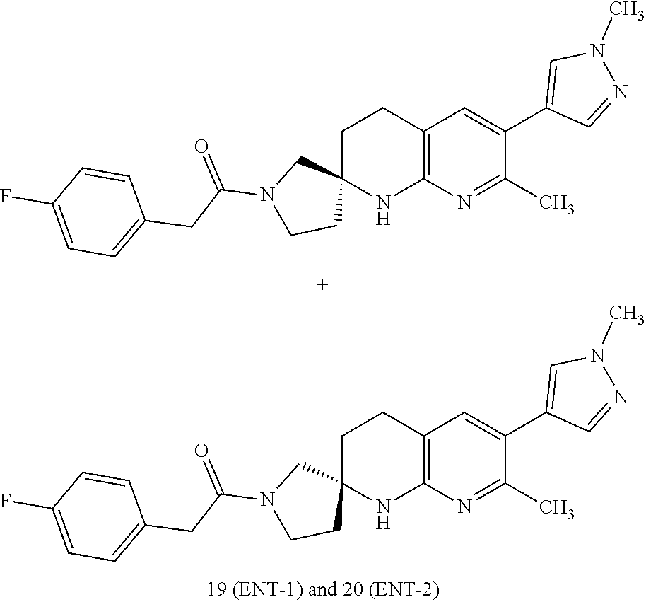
C12=C(N=C(C)C(C3=CN(C)N=C3)=C1)NC1(CC2)CN(C(CC2=CC=C(F)C=C2)=O)CC1.C12=C(N=C(C)C(C3=CN(C)N=C3)=C1)NC1(CC2)CN(C(CC2=CC=C(F)C=C2)=O)CC1
